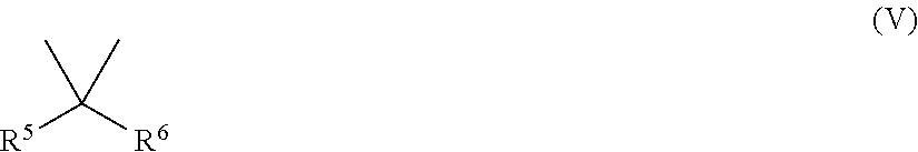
C([R5])([R6])(C)C
